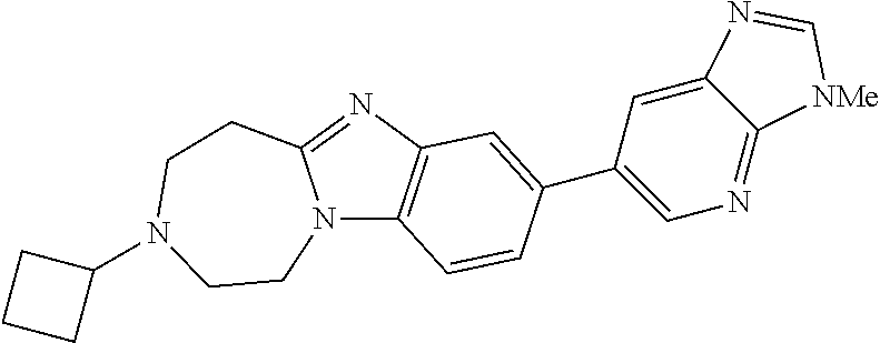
N12C3=C(N=C1CCN(C1CCC1)CC2)C=C(C1=CN=C2C(=C1)N=C[NMe]2)C=C3
